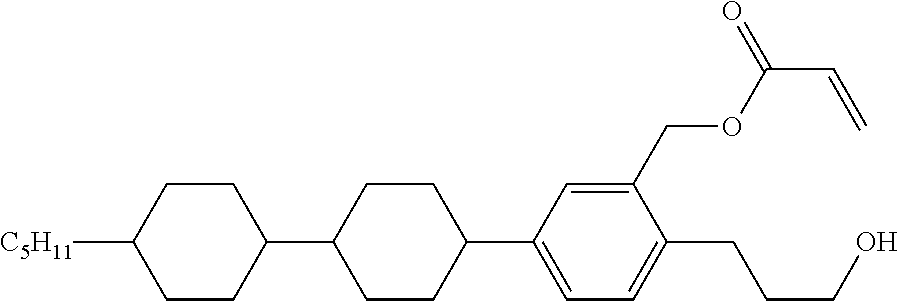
C1CC([C5H11])CCC1C1CCC(C2=CC=C(CCCO)C(COC(C=C)=O)=C2)CC1
